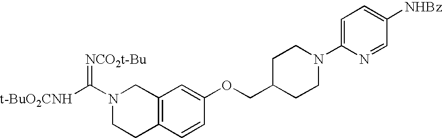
C12=C(C=CC(OCC3CCN(C4=CC=C([NHBz])C=N4)CC3)=C1)CCN(C([t-BuO2CNH])=[NCO2t-Bu])C2
